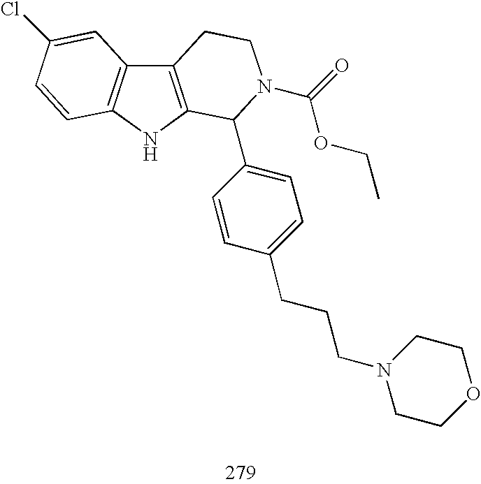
C12=C(NC3=C1C=C(Cl)C=C3)C(C1=CC=C(CCCN3CCOCC3)C=C1)N(C(=O)OCC)CC2
